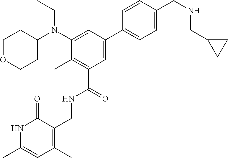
N1C(C)=CC(C)=C(CNC(C2=C(C)C(N(C3CCOCC3)CC)=CC(C3=CC=C(CNCC4CC4)C=C3)=C2)=O)C1=O
